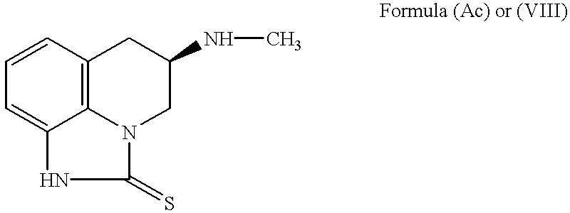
C12=CC=CC3=C1N(C(=S)N2)CC(NC)C3
